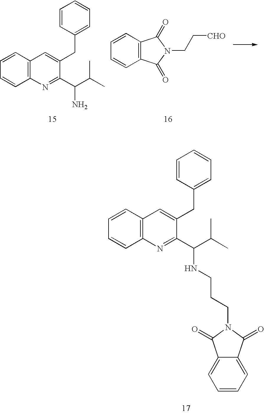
C1=CC2=C(C=C1)N=C(C(C(C)C)N)C(CC1=CC=CC=C1)=C2.C1=CC2=C(C=C1)C(=O)N(CC[CHO])C2=O.C1=CC2=C(C=C1)N=C(C(C(C)C)NCCCN1C(=O)C3=CC=CC=C3C1=O)C(CC1=CC=CC=C1)=C2
